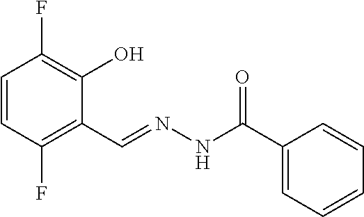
C1=CC(F)=C(C=NNC(C2=CC=CC=C2)=O)C(O)=C1F
